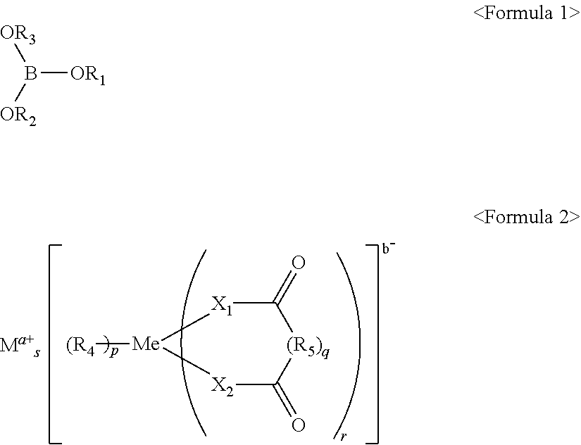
[Me]1([(R4])[X2]C(=O)[(R5)q]C(=O)[X1]1.B([OR1])([OR2])[OR3]
